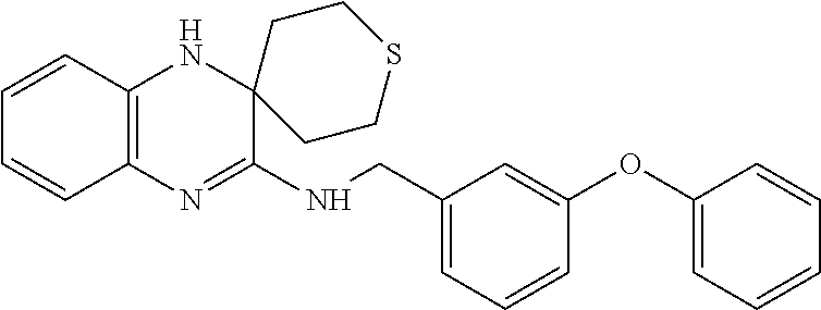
C1=CC2=C(C=C1)N=C(NCC1=CC=CC(OC3=CC=CC=C3)=C1)C1(N2)CCSCC1
